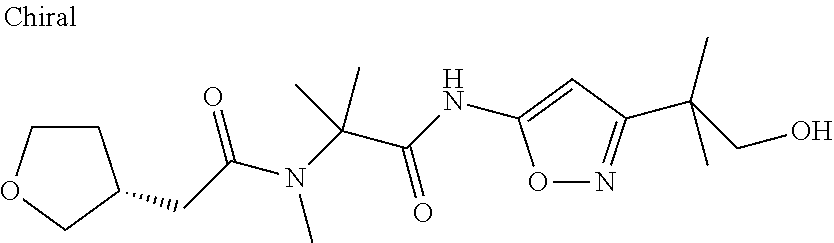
N(C(C(NC1=CC(C(CO)(C)C)=NO1)=O)(C)C)(C(CC1CCOC1)=O)C
